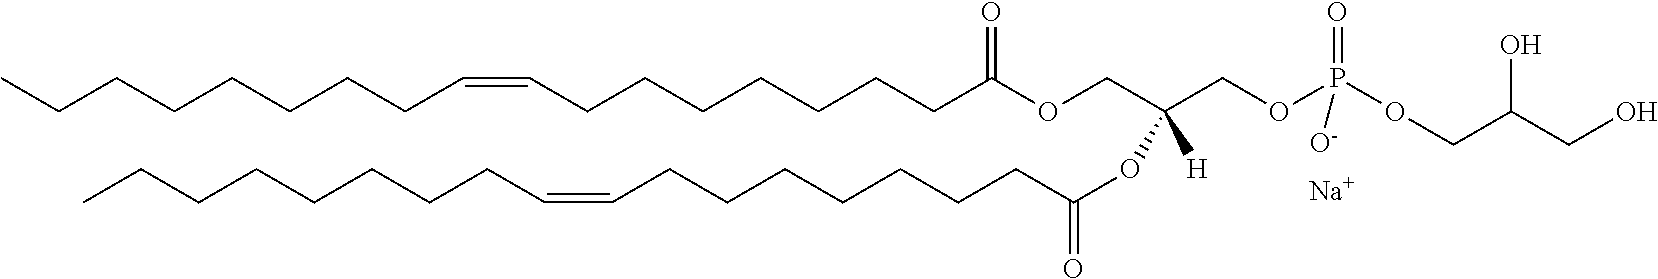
[Na].C(CCCCCCC(OCC(COP(OCC(CO)O)(=O)[O-])(OC(=O)CCCCCCCC=CCCCCCCCC)[H])=O)C=CCCCCCCCC
